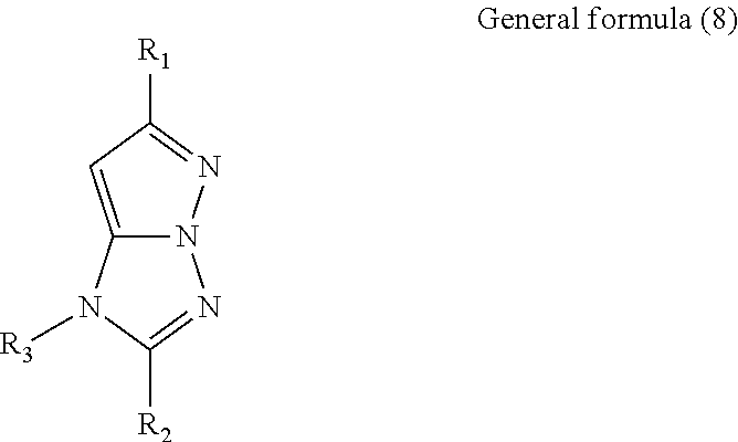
C12=CC([R1])=NN1N=C([R2])N2[R3]
